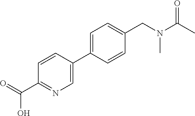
C1=CC(C2=CC=C(CN(C(C)=O)C)C=C2)=CN=C1C(=O)O
